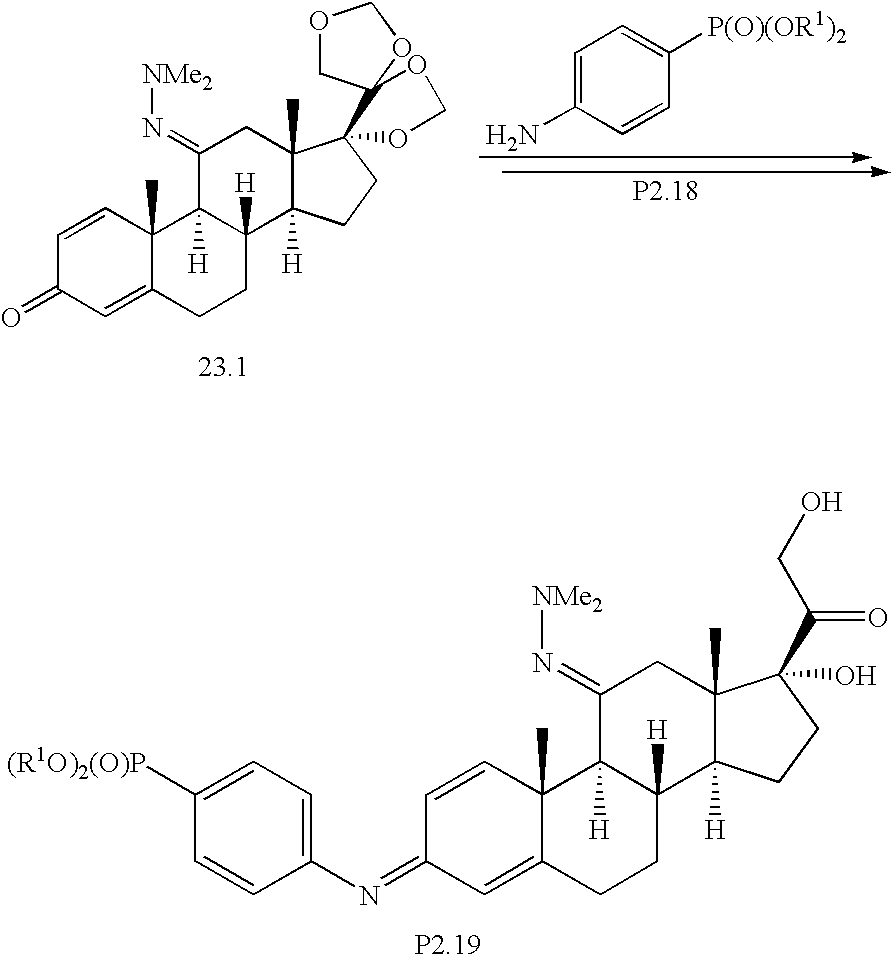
C1=CC2(C)C(=CC1=O)CCC1([H])C2([H])C(=N[NMe2])CC2(C)C1([H])CCC21OCOC12COCO2.C1=C(N)C=CC([P(O)(OR1)2])=C1.C1=CC2(C)C(=CC1=NC1=CC=C([(R1O)2(O)P])C=C1)CCC1([H])C2([H])C(=N[NMe2])CC2(C)C1([H])CCC2(O)C(CO)=O
